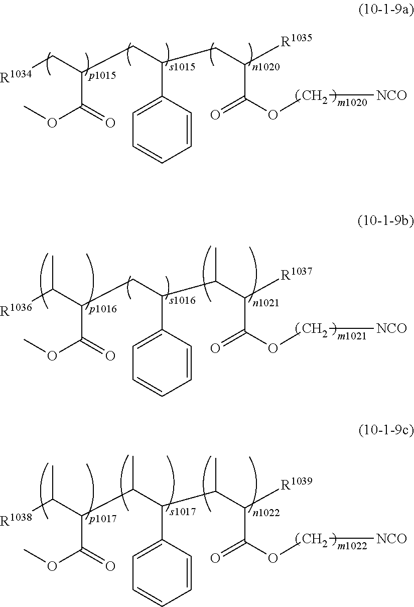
O(C[NCO])C(=O)C(CC(CC(C(=O)OC)C[R1034])C1=CC=CC=C1)[R1035].O(C[NCO])C(=O)C(C(C(CC(C(=O)OC)C([R1036])C)C1=CC=CC=C1)C)[R1037].O(C[NCO])C(=O)C(C(C(C(C(C(=O)OC)C([R1038])C)C)C1=CC=CC=C1)C)[R1039]
